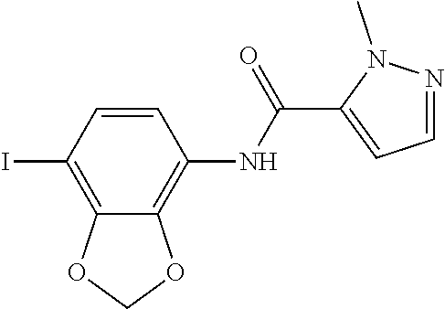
C12=C(I)C=CC(NC(C3=CC=NN3C)=O)=C1OCO2
